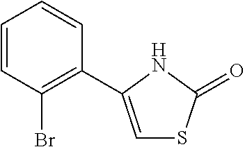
C1=CC(Br)=C(C2=CSC(=O)N2)C=C1
